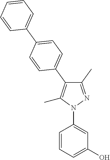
C1=CC=C(O)C=C1N1C(C)=C(C2=CC=C(C3=CC=CC=C3)C=C2)C(C)=N1
